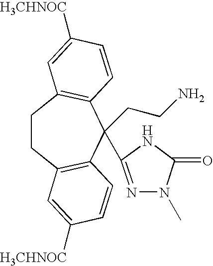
C1CC2=C(C(CCN)(C3=NN(C)C(=O)N3)C3=C1C=C([H3CHNOC])C=C3)C=CC([H3CHNOC])=C2
